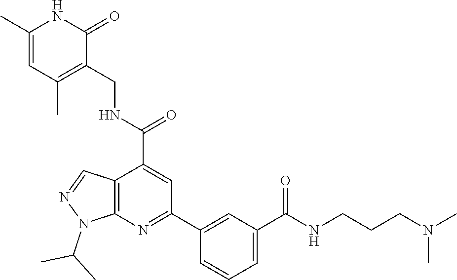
CC1=CC(C)=C(CNC(C2=CC(C3=CC(C(NCCCN(C)C)=O)=CC=C3)=NC3=C2C=NN3C(C)C)=O)C(=O)N1
